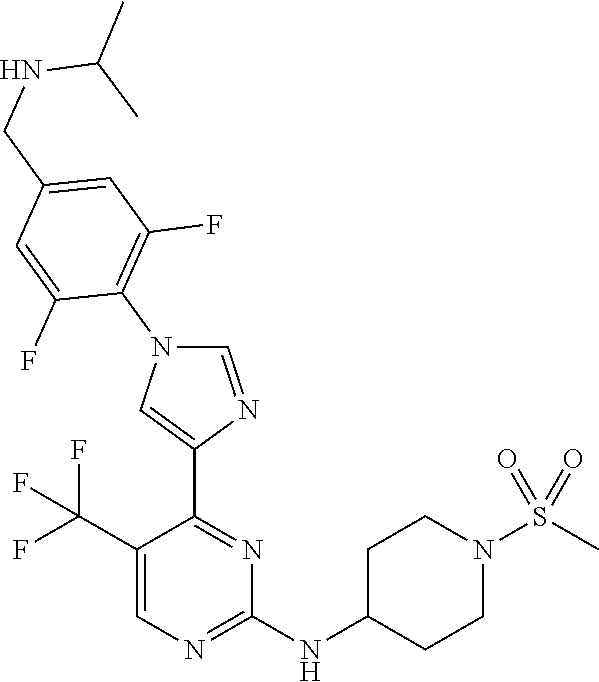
C1=C(C(F)(F)F)C(C2=CN(C3=C(F)C=C(CNC(C)C)C=C3F)C=N2)=NC(NC2CCN(S(C)(=O)=O)CC2)=N1
